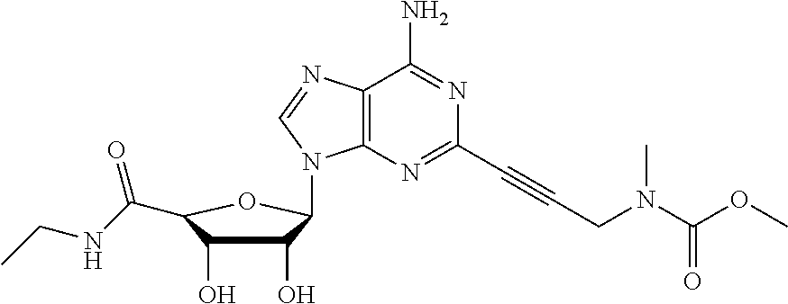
C12=C(N=CN1C1C(O)C(O)C(C(NCC)=O)O1)C(N)=NC(C#CCN(C(OC)=O)C)=N2
